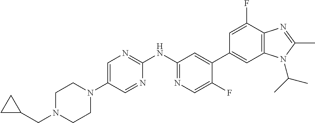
C1(N2CCN(CC3CC3)CC2)=CN=C(NC2=NC=C(F)C(C3=CC4=C(C(F)=C3)N=C(C)N4C(C)C)=C2)N=C1
